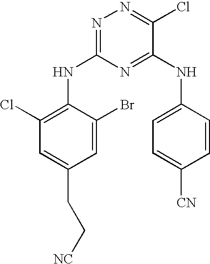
N1=C(NC2=C(Cl)C=C(CC[NC])C=C2Br)N=C(NC2=CC=C([CN])C=C2)C(Cl)=N1
